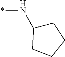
C1C(N*)CCC1
